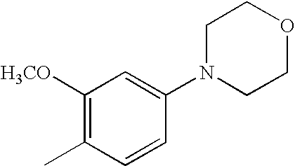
C1=CC(N2CCOCC2)=CC([H3CO])=C1C
